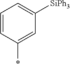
C1=CC(*)=CC([SiPh3])=C1
